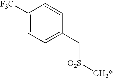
C1([F3C])=CC=C(C[O2S][CH2*])C=C1
